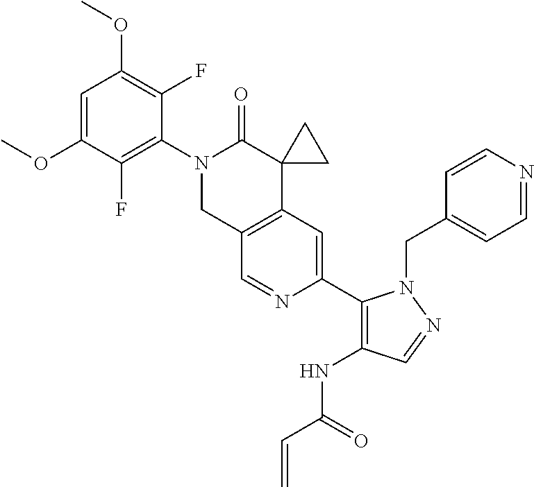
C1=C(OC)C(F)=C(N2CC3=C(C4(C2=O)CC4)C=C(C2=C(NC(=O)C=C)C=NN2CC2=CC=NC=C2)N=C3)C(F)=C1OC
